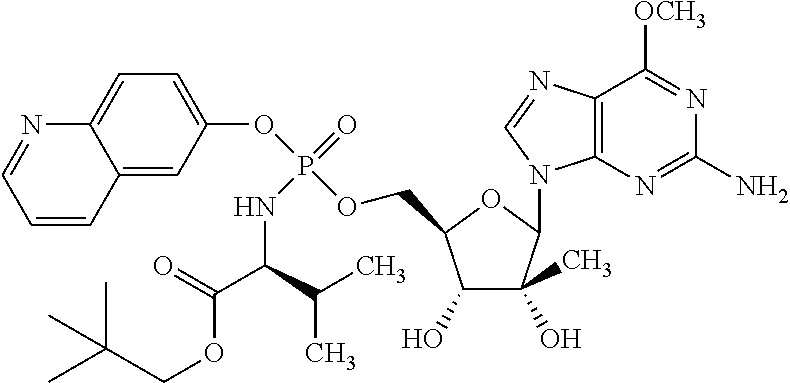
C1=C(OP(OCC2C(O)C(O)(C)C(N3C4=C(N=C3)C([OCH3])=NC(N)=N4)O2)(=O)NC(C(=O)OCC(C)(C)C)C(C)C)C=C2C(=C1)N=CC=C2
